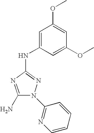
C1(N)=NC(NC2=CC(OC)=CC(OC)=C2)=NN1C1=NC=CC=C1
